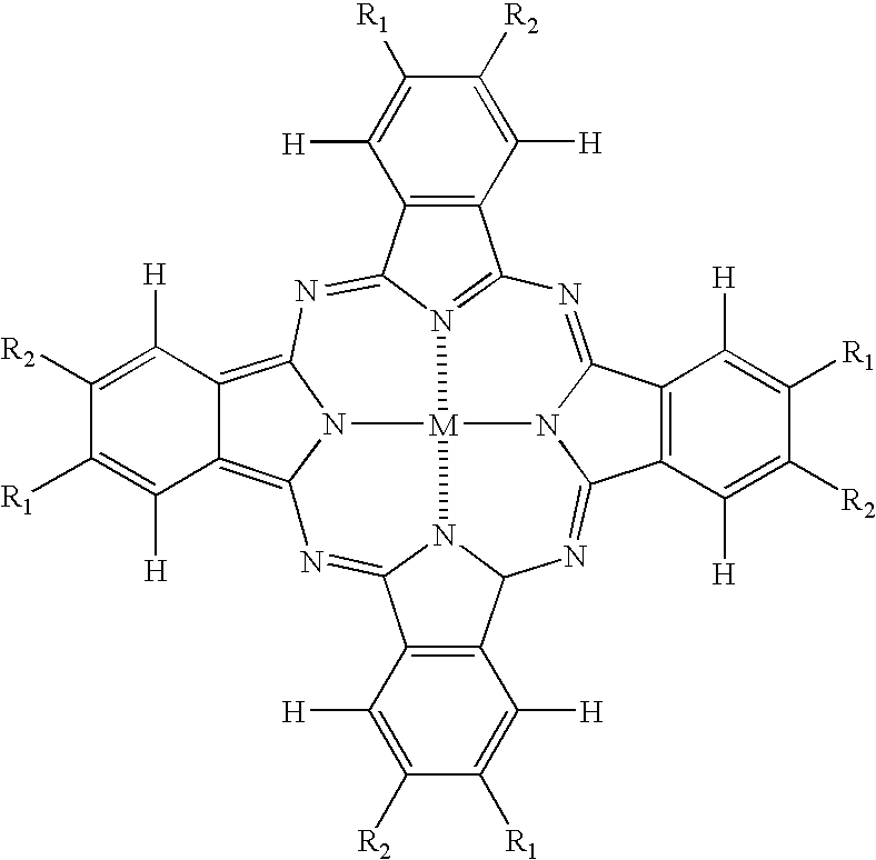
N1=C2N3C(=NC4N5C(=NC6=C7C(=C8N6[M]35N3=C1C1=C(C3=N8)C([H])=C([R1])C([R2])=C1[H])C([H])=C([R2])C([R1])=C7[H])C1=C4C([H])=C([R1])C([R2])=C1[H])C1=C2C([H])=C([R1])C([R2])=C1[H]
